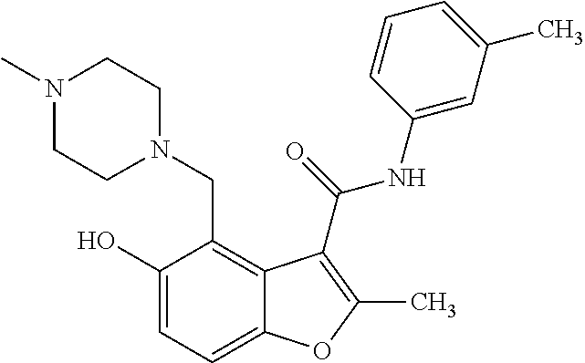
C1(O)=CC=C2C(=C1CN1CCN(C)CC1)C(C(=O)NC1=CC(C)=CC=C1)=C(C)O2
